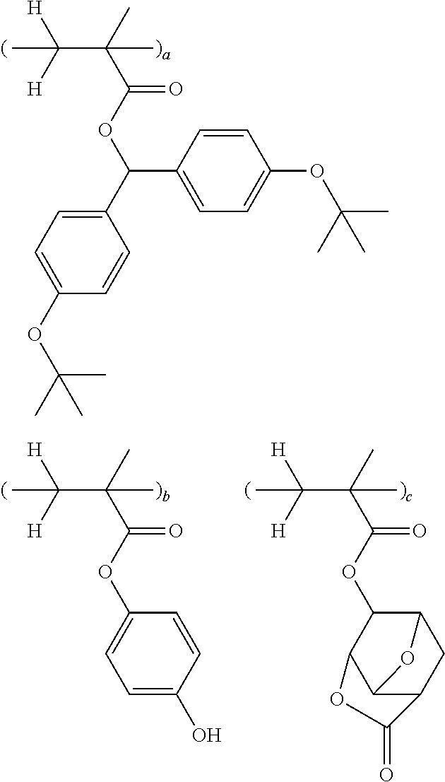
C(C(C)(C(OC(C1=CC=C(OC(C)(C)C)C=C1)C1=CC=C(OC(C)(C)C)C=C1)=O)C)([H])([H])C.C(C(C)(C(OC1=CC=C(O)C=C1)=O)C)([H])([H])C.C(C(C)(C(OC1C2C3C(CC1O3)C(=O)O2)=O)C)([H])([H])C
